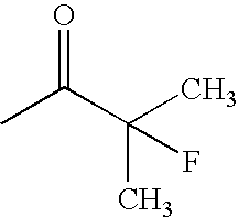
O=C(C(C)(C)F)C
